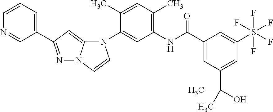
N1=C(C2=CC=CN=C2)C=C2N1C=CN2C1=CC(NC(C2=CC(C(C)(O)C)=CC(S(F)(F)(F)(F)F)=C2)=O)=C(C)C=C1C
